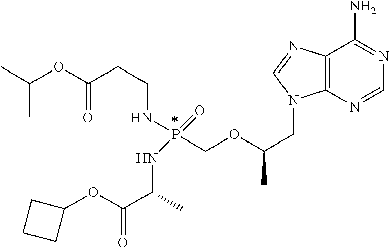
C12=C(N=CN=C1N)N(CC(C)OCP(NC(C(OC1CCC1)=O)C)(NCCC(OC(C)C)=O)=O)C=N2
